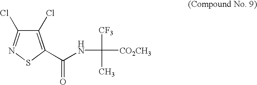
C1(Cl)=C(C(=O)NC(C)([CF3])[CO2CH3])SN=C1Cl
